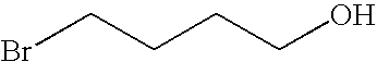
BrCCCCO
